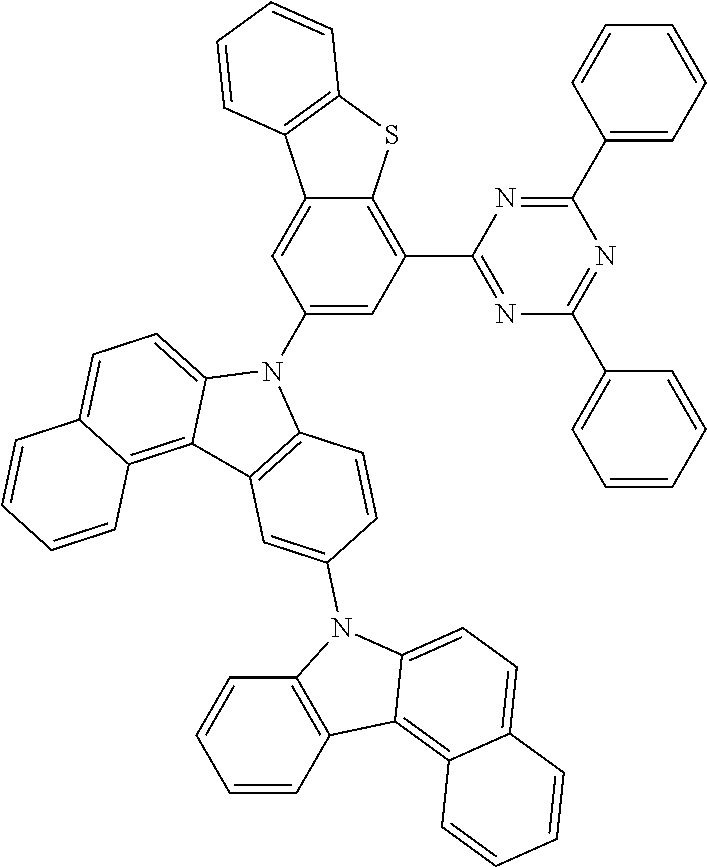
C1=CC=CC(C2=NC(C3=CC=CC=C3)=NC(C3=C4C(=CC(N5C6=CC=C7C(=C6C6=C5C=CC(N5C8=C(C9=C%10C(=CC=C59)C=CC=C%10)C=CC=C8)=C6)C=CC=C7)=C3)C3=C(S4)C=CC=C3)=N2)=C1
